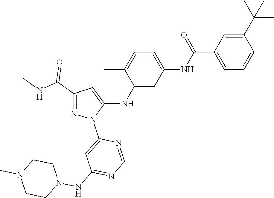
C1(C(NC)=O)=NN(C2=CC(NN3CCN(C)CC3)=NC=N2)C(NC2=CC(NC(C3=CC=CC(C(C)(C)C)=C3)=O)=CC=C2C)=C1
